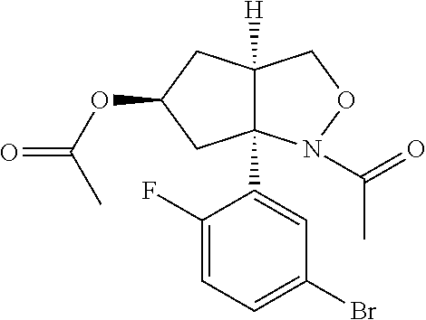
C12([H])C(C3=CC(Br)=CC=C3F)(N(C(=O)C)OC1)CC(OC(C)=O)C2
